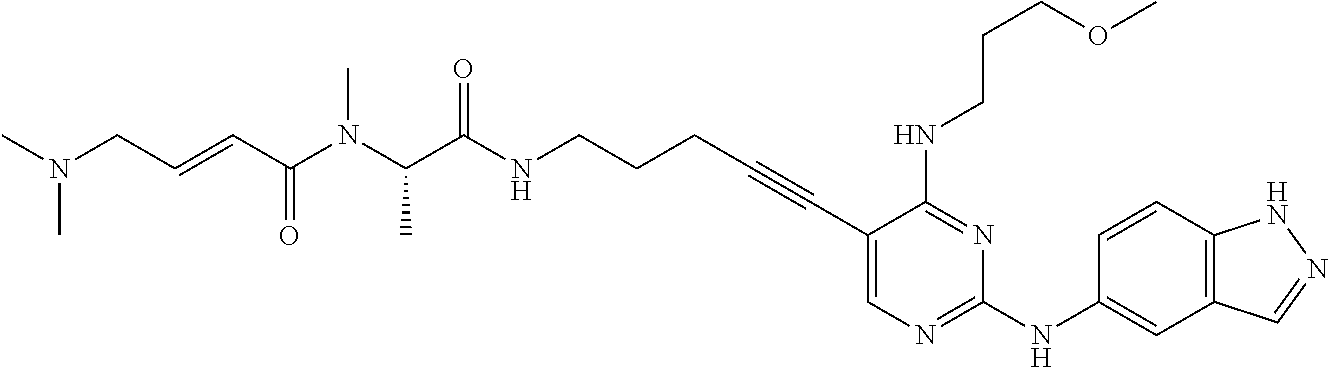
C1(C#CCCCNC(C(N(C(C=CCN(C)C)=O)C)C)=O)=CN=C(NC2=CC3=C(C=C2)NN=C3)N=C1NCCCOC
